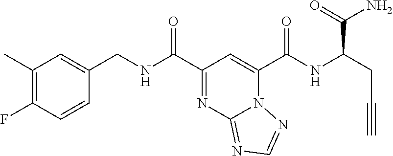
C1(C)=C(F)C=CC(CNC(C2=NC3=NC=NN3C(C(NC(CC#C)C(N)=O)=O)=C2)=O)=C1
